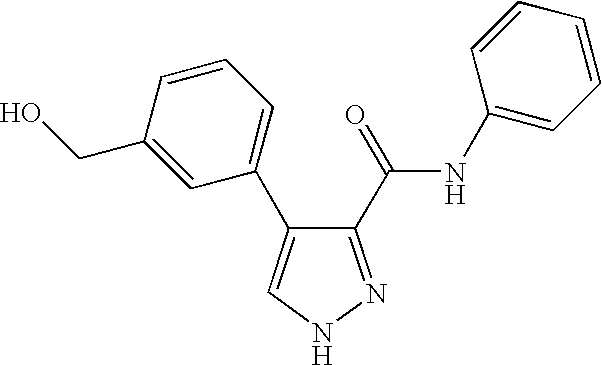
C1(C(NC2=CC=CC=C2)=O)=NNC=C1C1=CC=CC(CO)=C1
